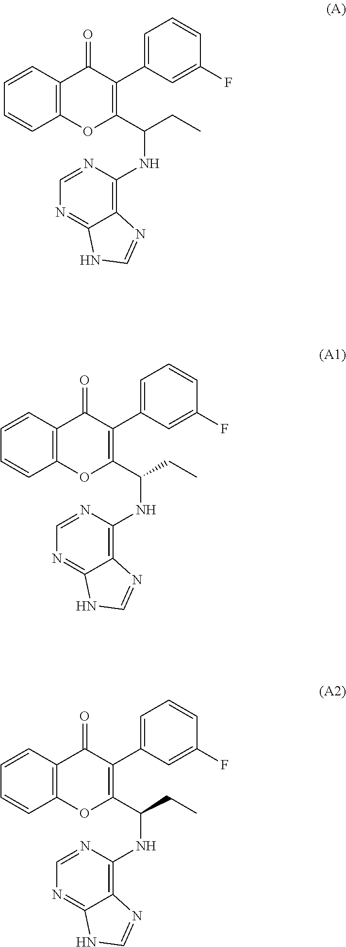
C1=C(C2=C(C(CC)NC3=C4C(=NC=N3)NC=N4)OC3=C(C2=O)C=CC=C3)C=C(F)C=C1.C1=C(C2=C(C(CC)NC3=C4C(=NC=N3)NC=N4)OC3=C(C2=O)C=CC=C3)C=C(F)C=C1.C1=C(C2=C(C(CC)NC3=C4C(=NC=N3)NC=N4)OC3=C(C2=O)C=CC=C3)C=C(F)C=C1
